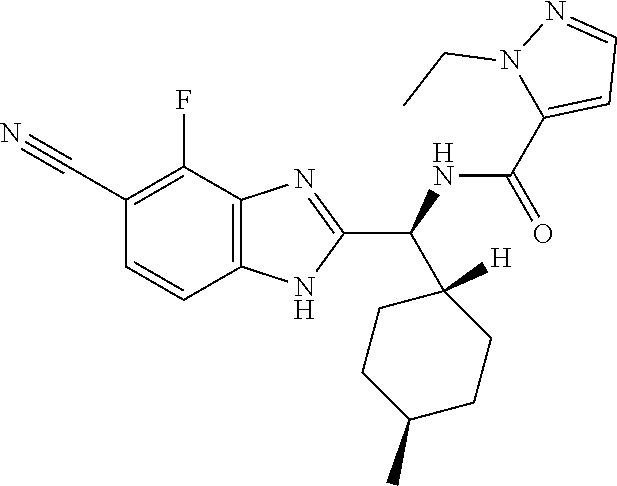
C1(C#N)=C(F)C2=C(C=C1)NC(C(NC(C1=CC=NN1CC)=O)C1([H])CCC(C)CC1)=N2
